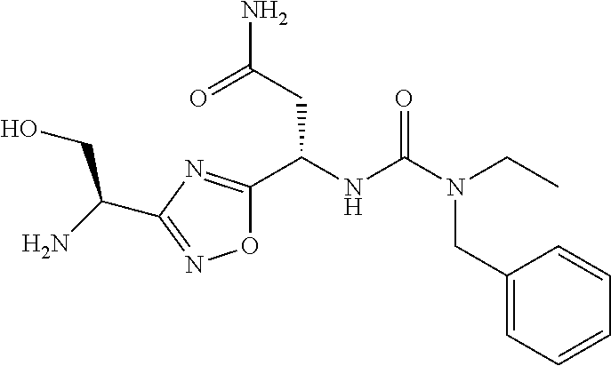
O1C(C(NC(=O)N(CC2=CC=CC=C2)CC)CC(N)=O)=NC(C(CO)N)=N1
